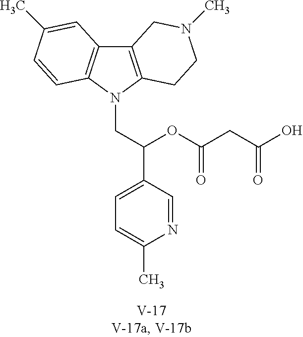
C12=C(N(CC(C3=CC=C(C)N=C3)OC(CC(=O)O)=O)C3=C1C=C(C)C=C3)CCN(C)C2
